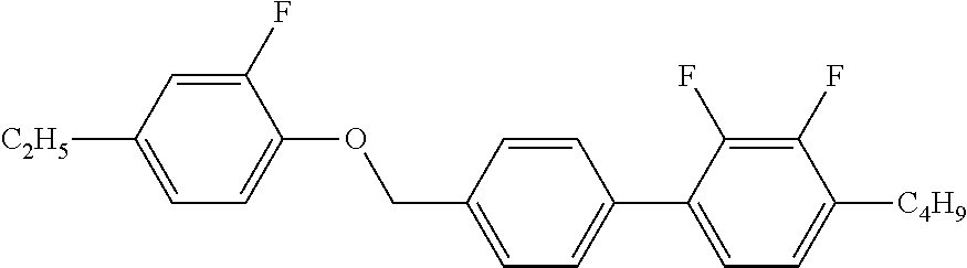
C1(F)=CC([C2H5])=CC=C1OCC1=CC=C(C2=CC=C([C4H9])C(F)=C2F)C=C1
